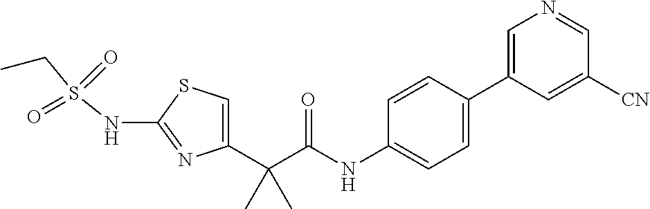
C1=C(C(C(NC2=CC=C(C3=CN=CC([CN])=C3)C=C2)=O)(C)C)N=C(NS(CC)(=O)=O)S1
